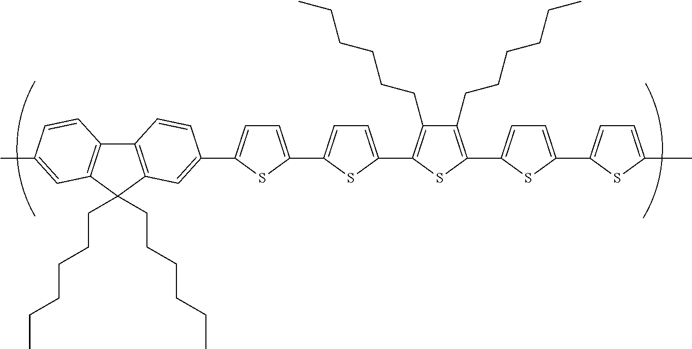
C1=C(C2=CC=C(C3=C(CCCCCC)C(CCCCCC)=C(C4=CC=C(C5=CC=C(C)S5)S4)S3)S2)SC(C2=CC3=C(C4=C(C3(CCCCCC)CCCCCC)C=C(C)C=C4)C=C2)=C1
